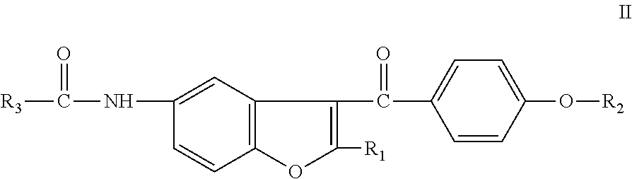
C1(NC([R3])=O)=CC2=C(C=C1)OC([R1])=C2C(=O)C1=CC=C(O[R2])C=C1
